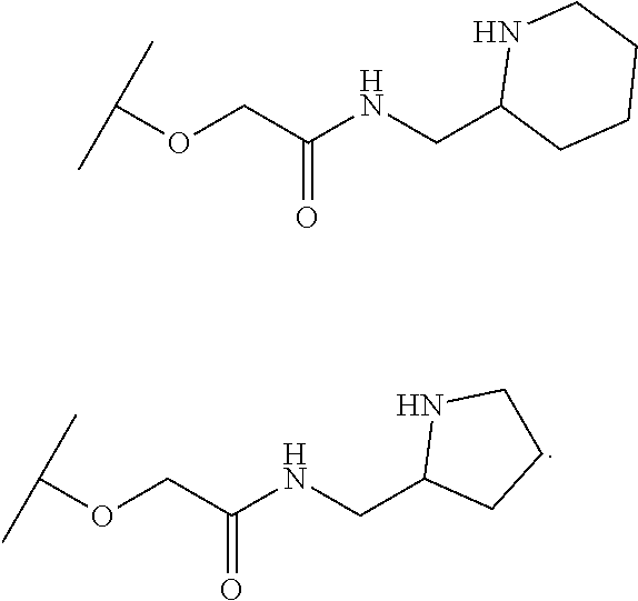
C(OCC(NCC1CCCN1)=O)(C)C.C(OCC(NCC1CCCCN1)=O)(C)C
